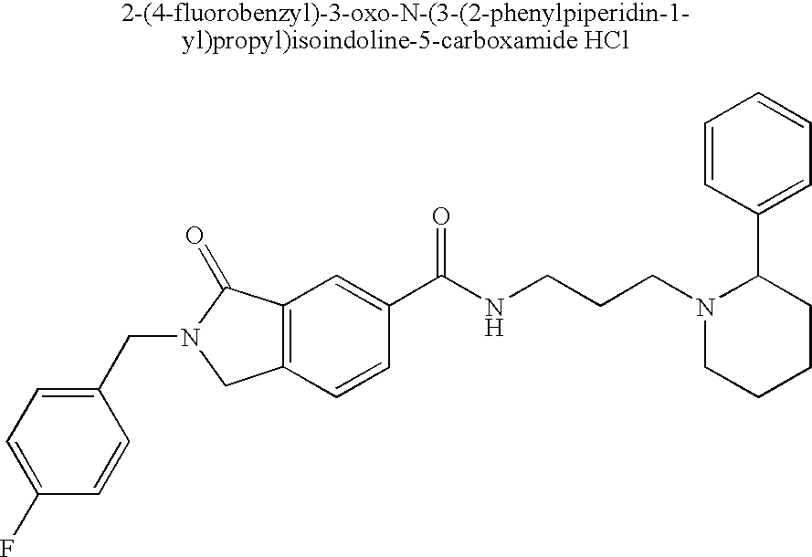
C1(F)=CC=C(CN2CC3=C(C2=O)C=C(C(NCCCN2CCCCC2C2=CC=CC=C2)=O)C=C3)C=C1
